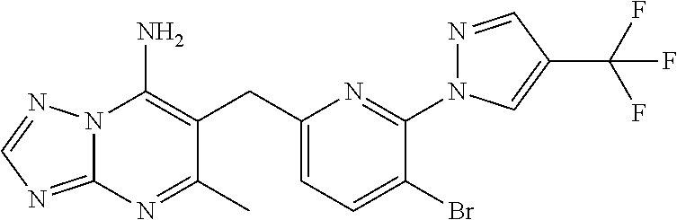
N12C(=NC=N1)N=C(C)C(CC1=CC=C(Br)C(N3N=CC(C(F)(F)F)=C3)=N1)=C2N
